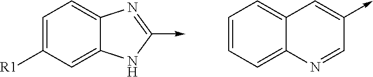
C1=C([R1])C=C2C(=C1)N=C(->C)N2.C1=CC=C2C(=C1)C=C(->C)C=N2
